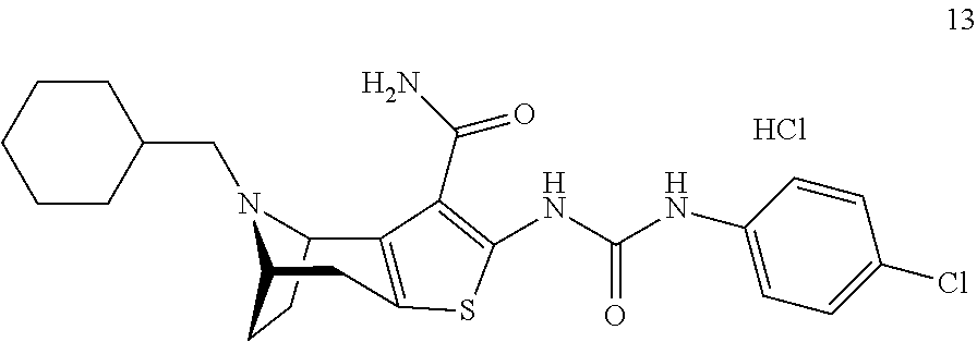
Cl.C12CCC(CC3=C1C(C(=O)N)=C(NC(NC1=CC=C(Cl)C=C1)=O)S3)N2CC1CCCCC1
